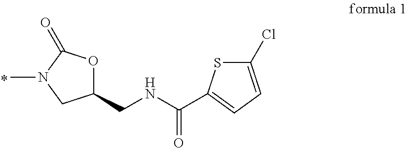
C1(CNC(=O)C2=CC=C(Cl)S2)OC(=O)N(C)C1
